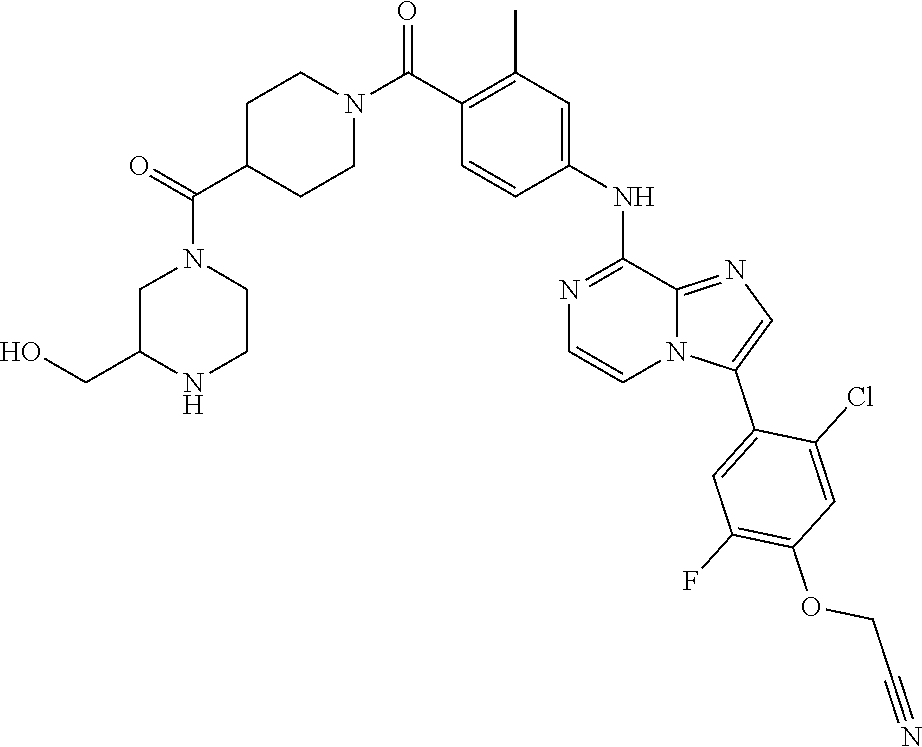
C1(C)=C(C(N2CCC(C(=O)N3CC(CO)NCC3)CC2)=O)C=CC(NC2=NC=CN3C2=NC=C3C2=CC(F)=C(OCC#N)C=C2Cl)=C1
